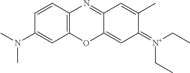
C12=C(C=CC(N(C)C)=C1)N=C1C(=CC(=[N+](CC)CC)C(C)=C1)O2
